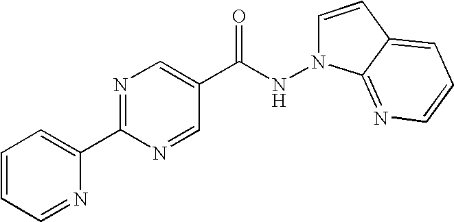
N1(NC(C2=CN=C(C3=CC=CC=N3)N=C2)=O)C=CC2=CC=CN=C12
